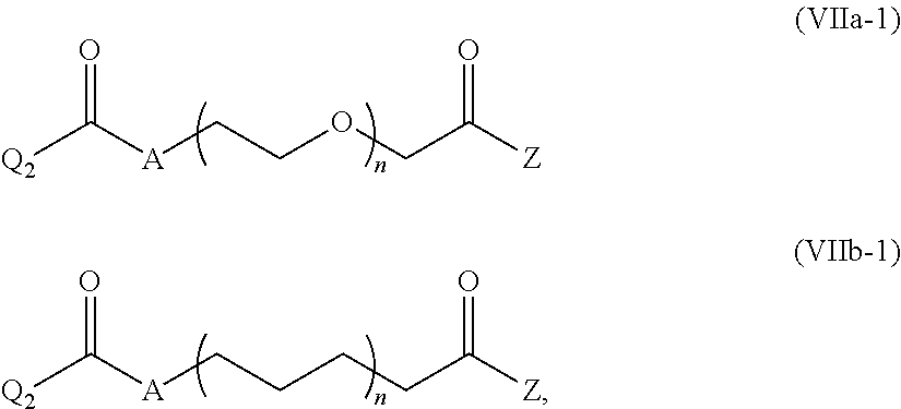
[Z]C(CCCC[A]C(=O)[Q2])=O.[Z]C(COCC[A]C(=O)[Q2])=O
